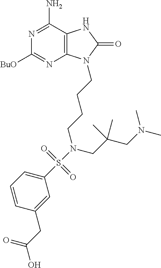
C1([BuO])=NC2=C(C(N)=N1)NC(=O)N2CCCCN(S(C1=CC=CC(CC(O)=O)=C1)(=O)=O)CC(CN(C)C)(C)C
